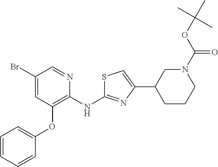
BrC1=CC(OC2=CC=CC=C2)=C(NC2=NC(C3CCCN(C(OC(C)(C)C)=O)C3)=CS2)N=C1
